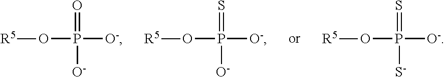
O(P(=O)([O-])[O-])[R5].O(P(=S)([O-])[O-])[R5].O(P(=S)([O-])[S-])[R5]
